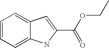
C1=CC=C2C(=C1)C=C(C(OCC)=O)N2
